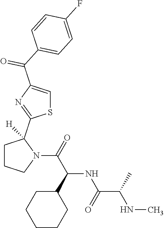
C1CCCC(C(C(=O)N2C(C3=NC(C(C4=CC=C(F)C=C4)=O)=CS3)([H])CCC2)NC(C(NC)C)=O)C1
